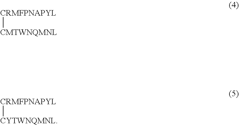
[CRMFPNAPYL][CYTWNQMNL].[CRMFPNAPYL][CMTWNQMNL]
